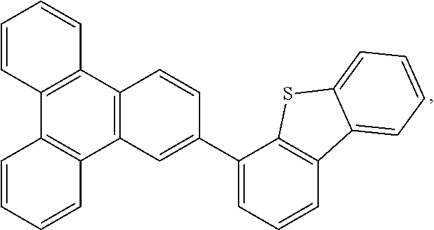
C12=C(C3=C(C4=C1C=CC(C1=CC=CC5=C1SC1=CC=CC=C51)=C4)C=CC=C3)C=CC=C2
